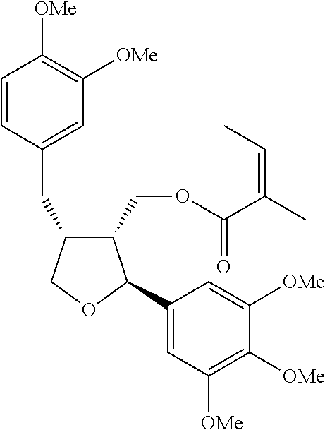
C1(CC2=CC([OMe])=C([OMe])C=C2)C(COC(C(C)=CC)=O)C(C2=CC([OMe])=C([OMe])C([OMe])=C2)OC1
